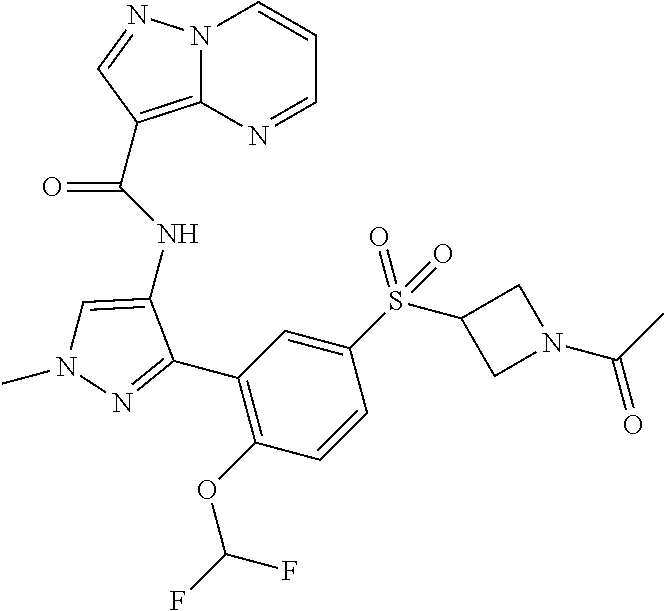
N12C(=C(C(NC3=CN(C)N=C3C3=C(OC(F)F)C=CC(S(C4CN(C(C)=O)C4)(=O)=O)=C3)=O)C=N1)N=CC=C2
